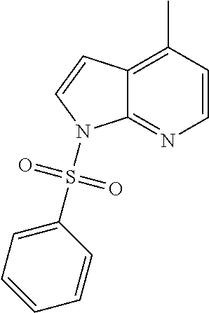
C12=C(C)C=CN=C1N(S(=O)(=O)C1=CC=CC=C1)C=C2
